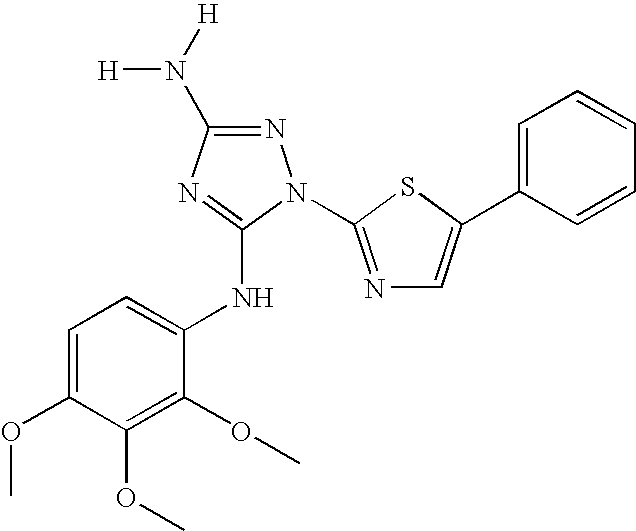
N1=C(N([H])[H])N=C(NC2=CC=C(OC)C(OC)=C2OC)N1C1=NC=C(C2=CC=CC=C2)S1
